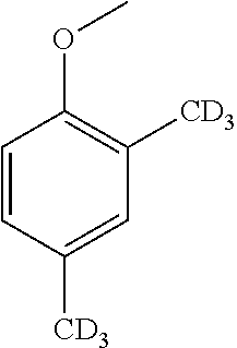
C1=CC([CD3])=CC([CD3])=C1OC
